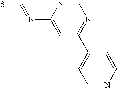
N(C1=CC(C2=CC=NC=C2)=NC=N1)=C=S
